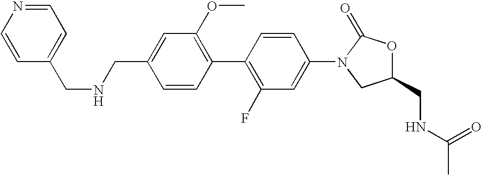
C1=C(CNCC2=CC=NC=C2)C=CC(C2=C(F)C=C(N3CC(CNC(C)=O)OC3=O)C=C2)=C1OC
